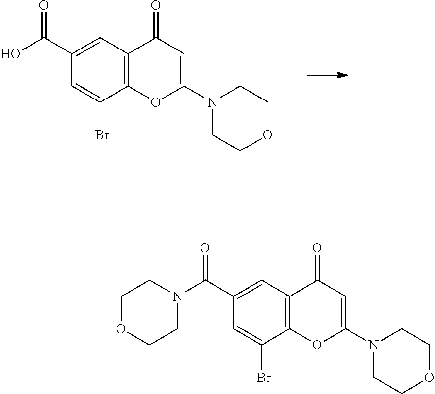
C12=C(C=C(C(=O)O)C=C1Br)C(=O)C=C(N1CCOCC1)O2.C12=C(C=C(C(=O)N3CCOCC3)C=C1Br)C(=O)C=C(N1CCOCC1)O2
